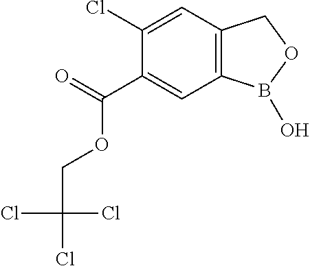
C1(Cl)=CC2=C(C=C1C(=O)OCC(Cl)(Cl)Cl)B(O)OC2
